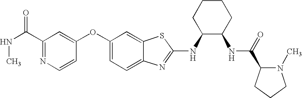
N1=C(C(NC)=O)C=C(OC2=CC=C3C(=C2)SC(NC2C(NC(=O)C4N(C)CCC4)CCCC2)=N3)C=C1
